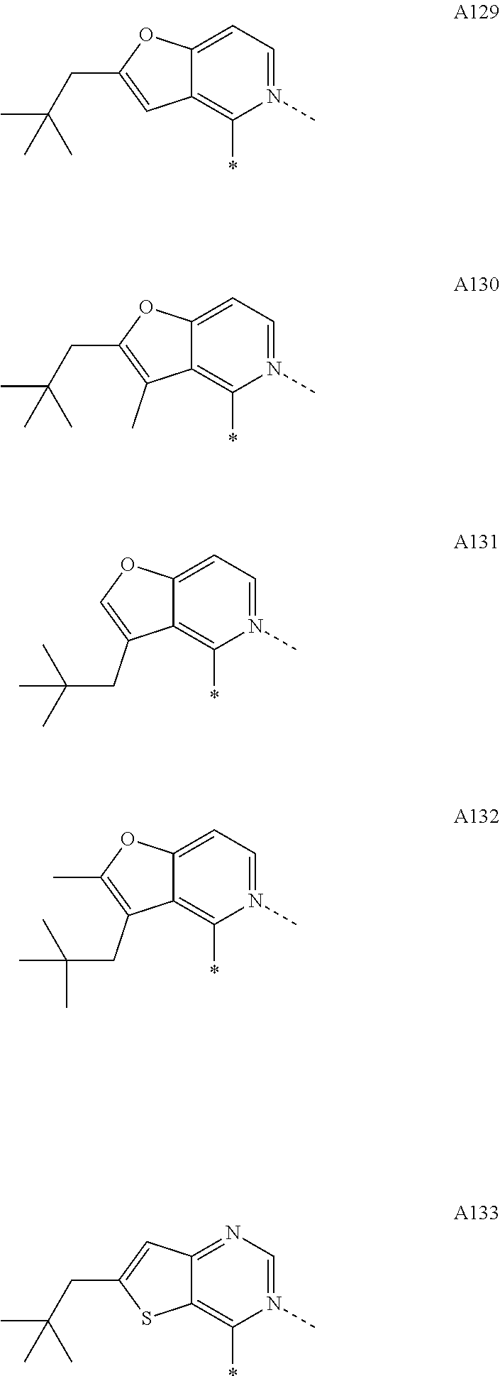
C12=CC=N(C)C(*)=C1C=C(CC(C)(C)C)O2.C12=CC=N(C)C(*)=C1C(C)=C(CC(C)(C)C)O2.C12=CC=N(C)C(*)=C1C(CC(C)(C)C)=CO2.C12=CC=N(C)C(*)=C1C(CC(C)(C)C)=C(C)O2.C12=NC=N(C)C(*)=C1SC(CC(C)(C)C)=C2
